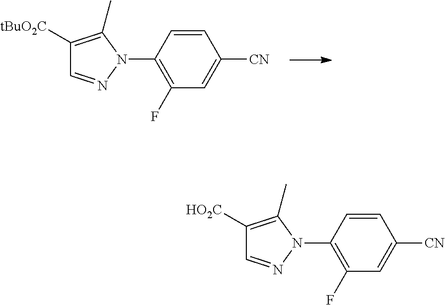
C1=CC(N2C(C)=C([tBuO2C])C=N2)=C(F)C=C1[CN].C1=CC(N2C(C)=C([HO2C])C=N2)=C(F)C=C1[CN]
